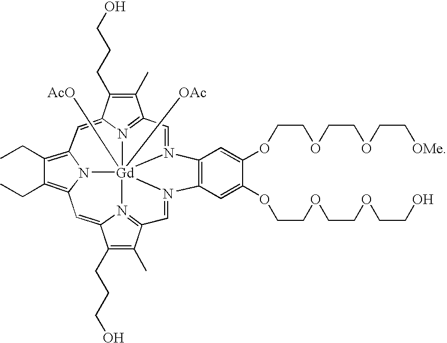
C12=CC3=C(CC)C(CC)=C4C=C5C(CCCO)=C(C)C6=N5[Gd]57([AcO])([OAc])(N1=C(C(C)=C2CCCO)C=N5C1=C(C=C(OCCOCCOCC[OMe])C(OCCOCCOCCO)=C1)N7=C6)N43
